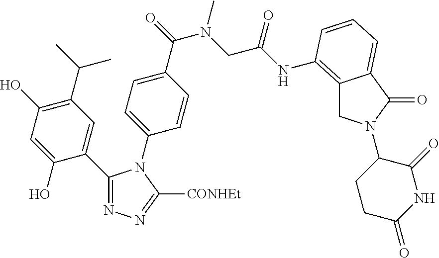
C1(C2=NN=C([CONHEt])N2C2=CC=C(C(=O)N(CC(NC3=C4CN(C5CCC(=O)NC5=O)C(=O)C4=CC=C3)=O)C)C=C2)=CC(C(C)C)=C(O)C=C1O
